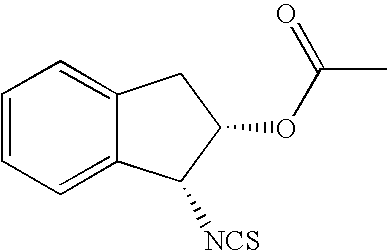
C1=CC=C2C(=C1)CC(OC(C)=O)C2[NCS]
